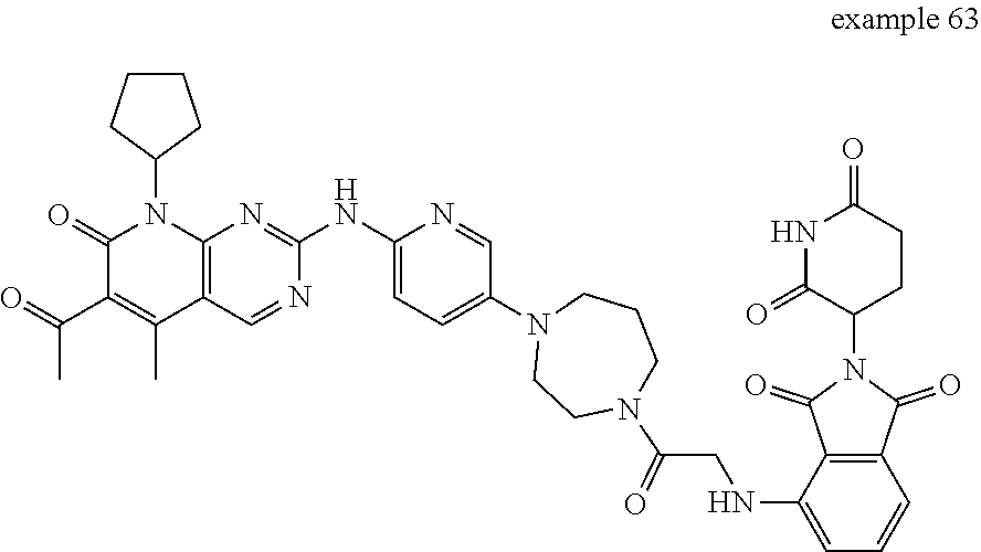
C1(=O)C(C(=O)C)=C(C)C2=C(N1C1CCCC1)N=C(NC1=CC=C(N3CCN(C(=O)CNC4=CC=CC5=C4C(=O)N(C4CCC(=O)NC4=O)C5=O)CCC3)C=N1)N=C2
